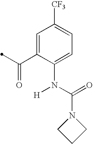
C1=C(N(C(=O)N2CCC2)[H])C(C(=O)C)=CC([CF3])=C1
